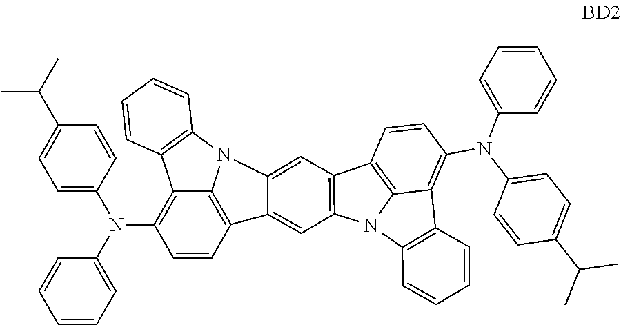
C12=C(C=C3C(=C1)N1C4=C3C=CC(N(C3=CC=CC=C3)C3=CC=C(C(C)C)C=C3)=C4C3=C1C=CC=C3)N1C3=C(C=CC=C3)C3=C(N(C4=CC=CC=C4)C4=CC=C(C(C)C)C=C4)C=CC2=C13
